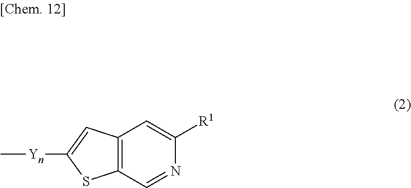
C12=C(C=C([R1])N=C1)C=C([Yn]C)S2
